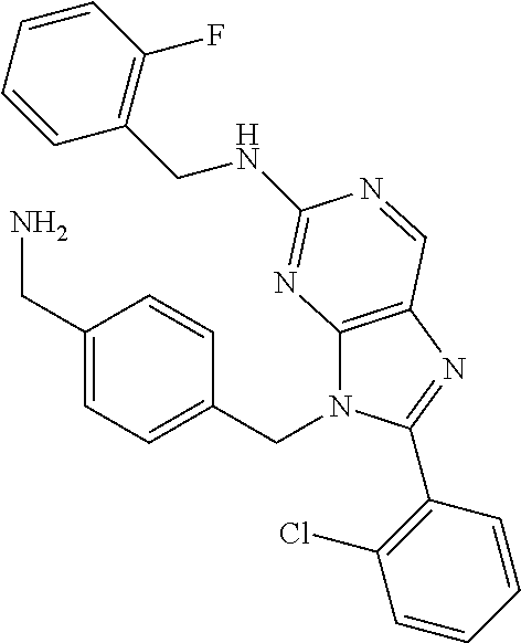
C12=C(N=C(C3=C(Cl)C=CC=C3)N1CC1=CC=C(CN)C=C1)C=NC(NCC1=C(F)C=CC=C1)=N2
